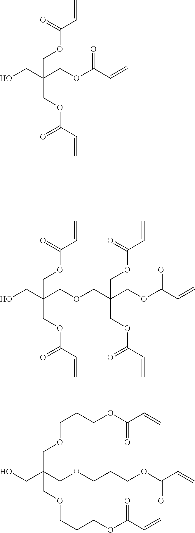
OCC(COC(C=C)=O)(COC(C=C)=O)COC(C=C)=O.OCC(COCC(COC(C=C)=O)(COC(C=C)=O)COC(C=C)=O)(COC(C=C)=O)COC(C=C)=O.OCC(COCCCOC(C=C)=O)(COCCCOC(C=C)=O)COCCCOC(C=C)=O
